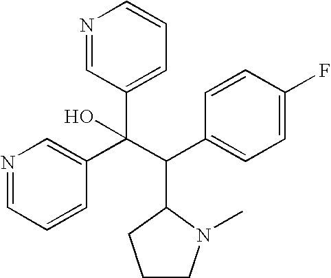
C1CN(C)C(C(C(C2=CN=CC=C2)(C2=CC=CN=C2)O)C2=CC=C(F)C=C2)C1
